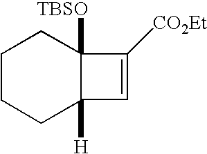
C12([TBSO])C([H])(C=C1[CO2Et])CCCC2
